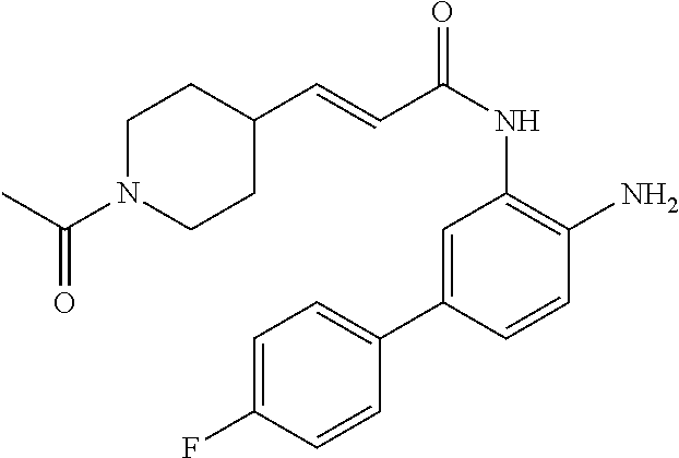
C1=C(C2=CC=C(F)C=C2)C=CC(N)=C1NC(=O)C=CC1CCN(C(=O)C)CC1
